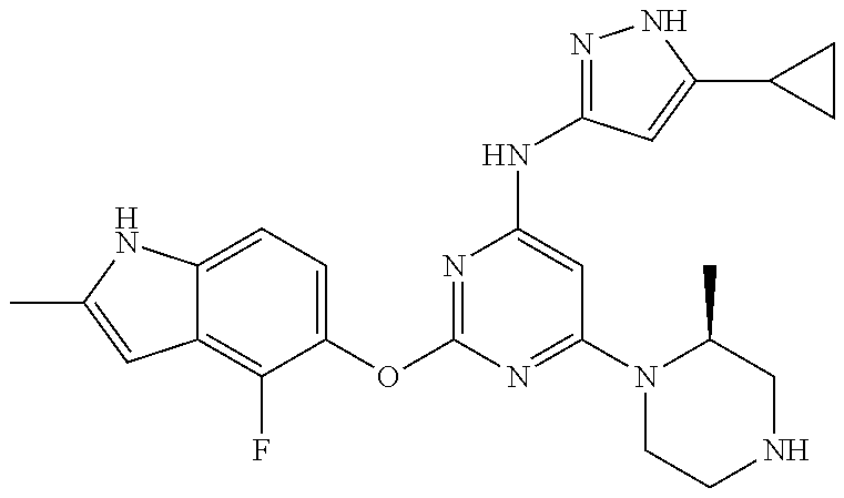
C12=C(F)C(OC3=NC(NC4=NNC(C5CC5)=C4)=CC(N4CCNCC4C)=N3)=CC=C1NC(C)=C2
